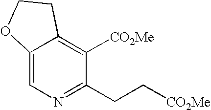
C12=CN=C(CC[CO2Me])C([CO2Me])=C1CCO2
